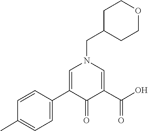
C1(C2=CC=C(C)C=C2)=CN(CC2CCOCC2)C=C(C(=O)O)C1=O
